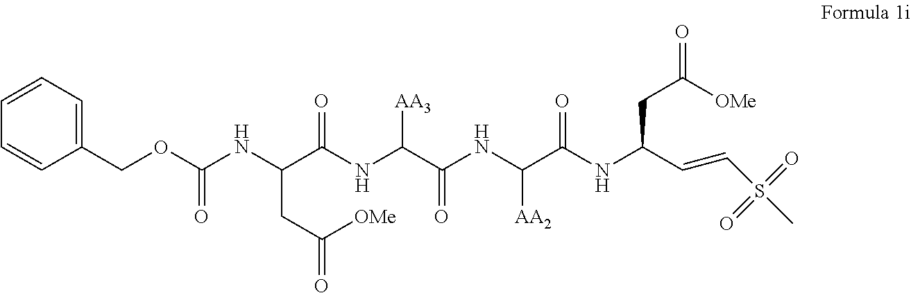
C(NC(C(NC(C(NC(C(NC(C=CS(C)(=O)=O)CC(=O)[OMe])=O)[AA2])=O)[AA3])=O)CC(=O)[OMe])(OCC1=CC=CC=C1)=O
